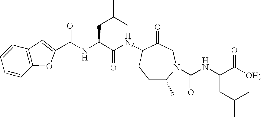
C1=CC2=C(C=C1)C=C(C(NC(C(NC1C(=O)CN(C(NC(C([OH])=O)CC(C)C)=O)C(C)CC1)=O)CC(C)C)=O)O2
